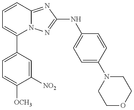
C1(C2=CC=C([OCH3])C([NO2])=C2)=CC=CC2=NC(NC3=CC=C(N4CCOCC4)C=C3)=NN12
